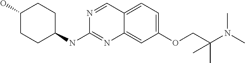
C1CC(NC2=NC3=CC(OCC(N(C)C)(C)C)=CC=C3C=N2)CCC1O
